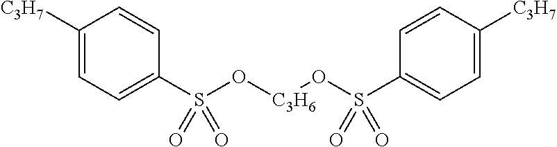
C1([C3H7])=CC=C(S(O[C3H6]OS(C2=CC=C([C3H7])C=C2)(=O)=O)(=O)=O)C=C1
